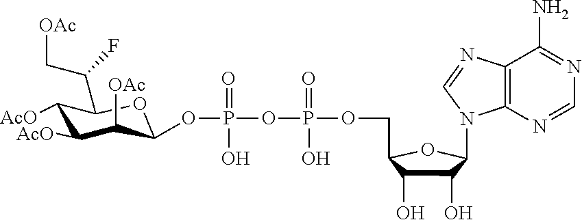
C1([AcO])C([AcO])C([OAc])C(OP(OP(OCC2C(O)C(O)C(N3C4=C(N=C3)C(N)=NC=N4)O2)(O)=O)(O)=O)OC1C(C[OAc])F
